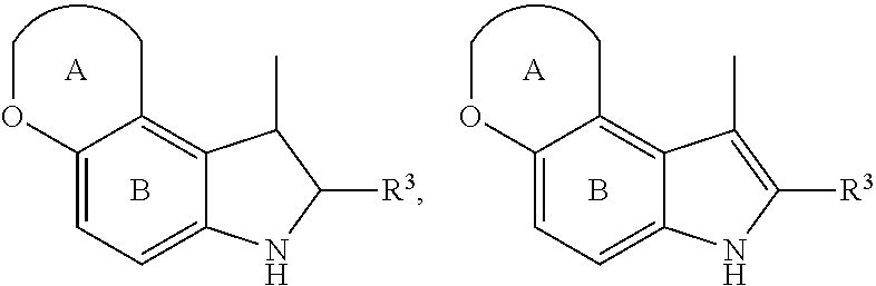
C1(OC)=CC=C2C(=C1C)C(C)C([R3])N2.[A].B.C1(OC)=CC=C2C(=C1C)C(C)=C([R3])N2.[A].B
